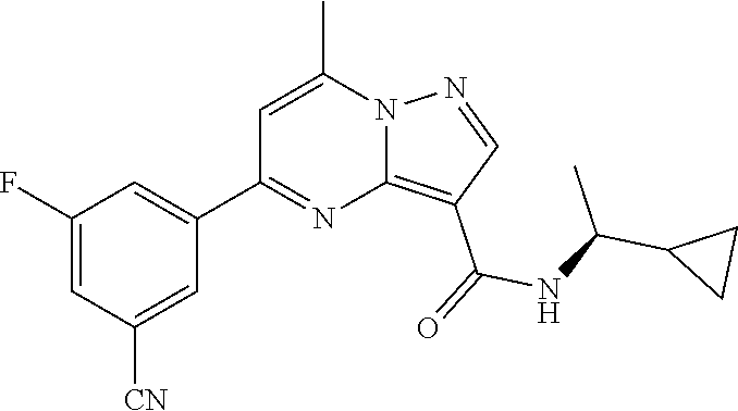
C12=C(C(=O)NC(C3CC3)C)C=NN1C(C)=CC(C1=CC(F)=CC([CN])=C1)=N2
